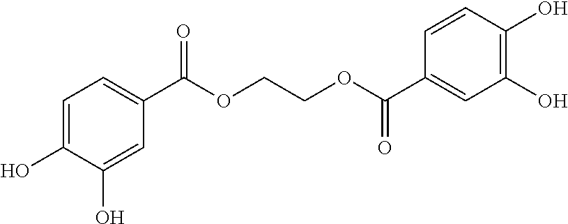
C1=C(O)C(O)=CC(C(OCCOC(C2=CC(O)=C(O)C=C2)=O)=O)=C1
